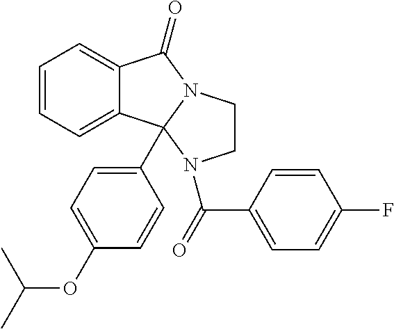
C1=CC=C2C(=C1)C(=O)N1CCN(C(=O)C3=CC=C(F)C=C3)C21C1=CC=C(OC(C)C)C=C1
